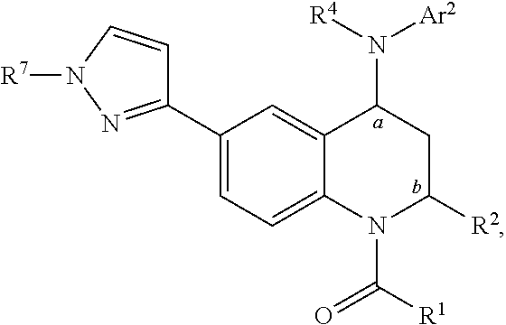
C1(C2=CC=C3C(=C2)C(N([R4])[Ar2])CC([R2])N3C([R1])=O)=NN([R7])C=C1
